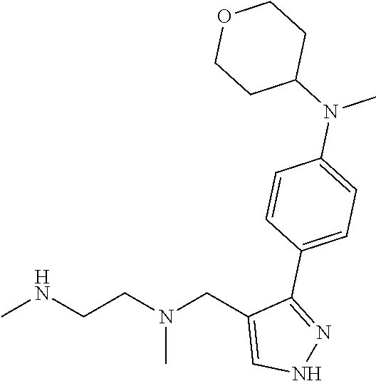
CNCCN(CC1=CNN=C1C1=CC=C(N(C2CCOCC2)C)C=C1)C
